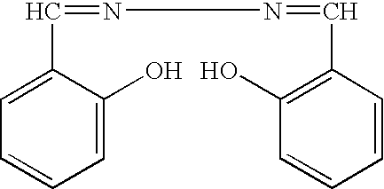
C1=C(C=NN=CC2=C(O)C=CC=C2)C(O)=CC=C1
